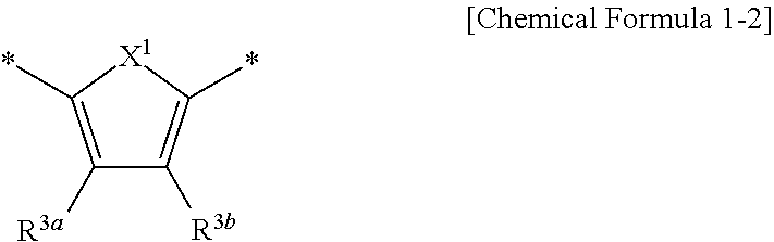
C1([R3a])=C(*)[X1]C(*)=C1[R3b]
